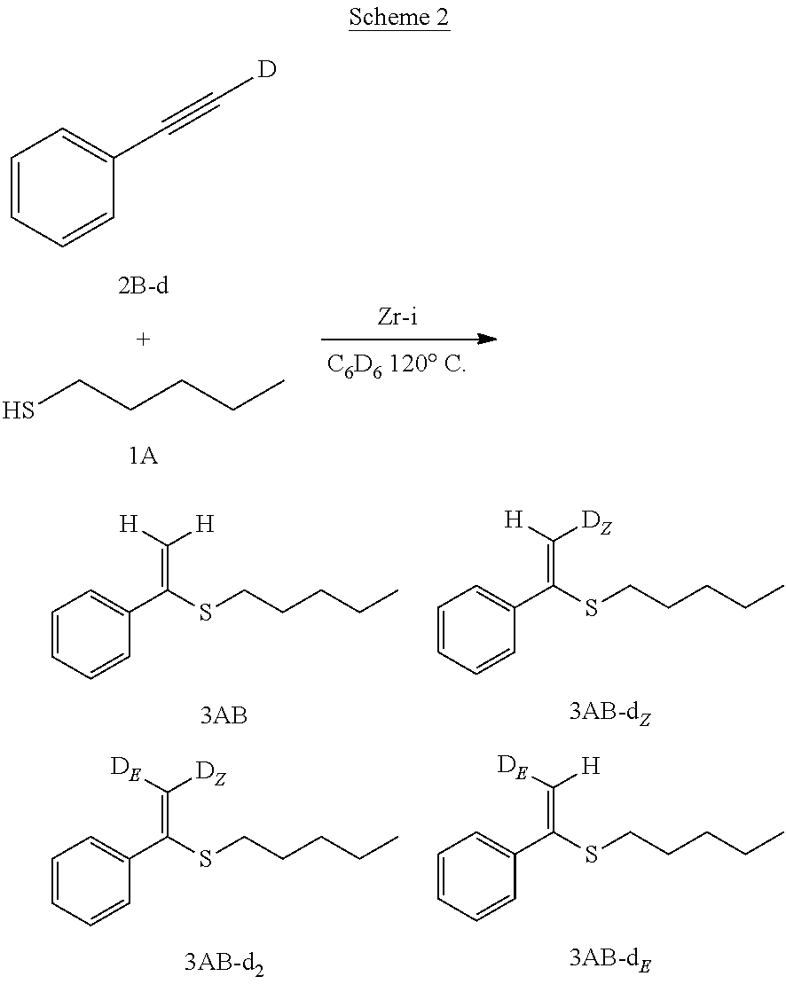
S(CCCCC)C(C1=CC=CC=C1)=C([H])[H].S(CCCCC)C(C1=CC=CC=C1)=C([H])[DZ].S(CCCCC)C(C1=CC=CC=C1)=C([DE])[DZ].S(CCCCC)C(C1=CC=CC=C1)=C([DE])[H].C1=CC=CC(C#C[D])=C1.SCCCCC
